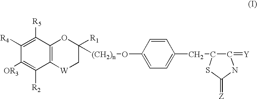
C1([R5])=C([R4])C([OR3])=C([R2])C2=C1OC([R1])([(CH2)n]OC1=CC=C(CC3C(=[Y])NC(=[Z])S3)C=C1)C[W]2
